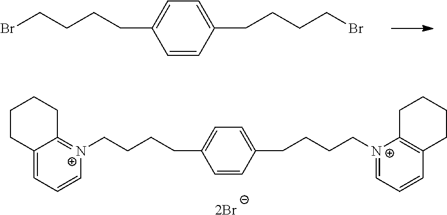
C1=CC(CCCCBr)=CC=C1CCCCBr.C1=CC(CCCC[N+]2=CC=CC3=C2CCCC3)=CC=C1CCCC[N+]1=C2C(=CC=C1)CCCC2.[2Br]
